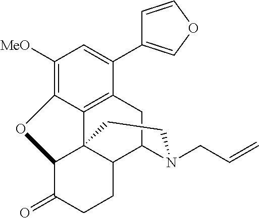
C1([MeO])=C2C3=C(C(C4=COC=C4)=C1)CC1C4C3(C(C(=O)CC4)O2)CCN1CC=C
